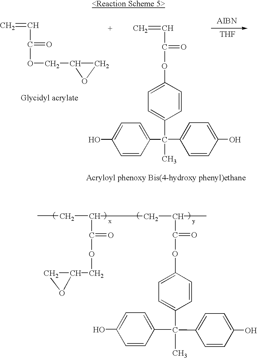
[THF].O(CC1CO1)C(=O)C=C.C=CC(=O)OC1=CC=C(C(C2=CC=C(O)C=C2)(C)C2=CC=C(O)C=C2)C=C1.C(C(C(=O)OC1=CC=C(C(C2=CC=C(O)C=C2)(C)C2=CC=C(O)C=C2)C=C1)C)C(C(OCC1CO1)=O)CC
